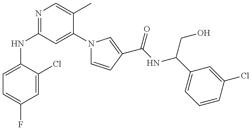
C1=C(NC2=NC=C(C)C(N3C=CC(C(NC(C4=CC=CC(Cl)=C4)CO)=O)=C3)=C2)C(Cl)=CC(F)=C1
